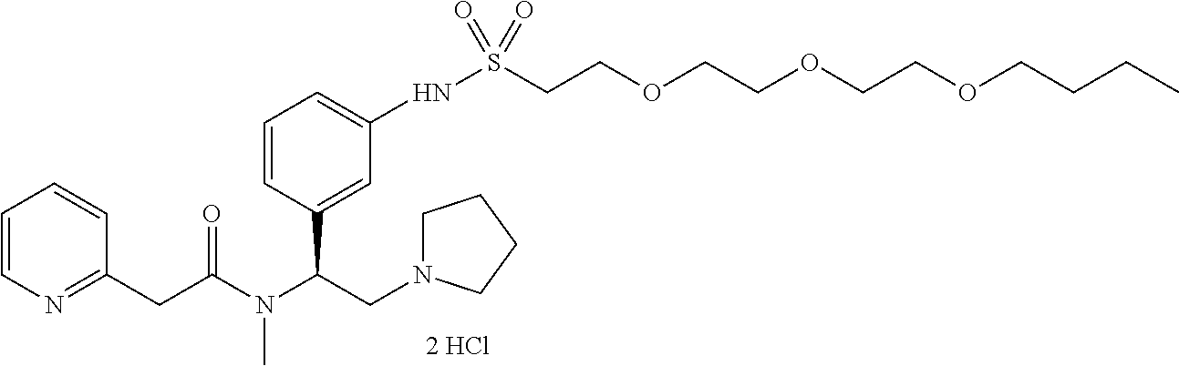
C1=CN=C(CC(N(C(CN2CCCC2)C2=CC(NS(CCOCCOCCOCCCC)(=O)=O)=CC=C2)C)=O)C=C1
